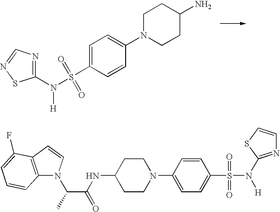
C1=C(S(N([H])C2=NC=NS2)(=O)=O)C=CC(N2CCC(N)CC2)=C1.C1C(NC(C(N2C3=C(C=C2)C(F)=CC=C3)C)=O)CCN(C2=CC=C(S(N(C3=NC=CS3)[H])(=O)=O)C=C2)C1
